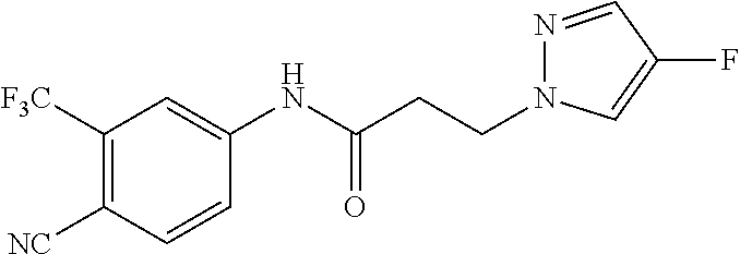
C1=CC([NC])=C([F3C])C=C1NC(CCN1N=CC(F)=C1)=O
